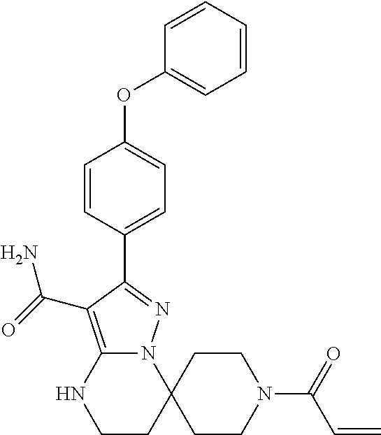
C12(N3C(=C(C(=O)N)C(C4=CC=C(OC5=CC=CC=C5)C=C4)=N3)NCC1)CCN(C(=O)C=C)CC2
